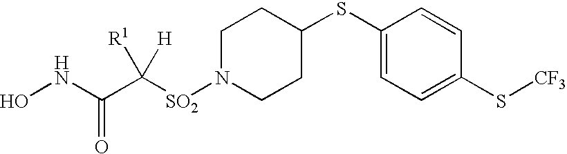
C1(SC2CCN([SO2]C(C(NO)=O)([R1])[H])CC2)=CC=C(S[CF3])C=C1
